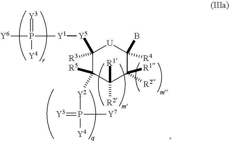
C1([Y5][Y1]P(=[Y3])([Y4])[Y6])([R3])C([R5])([Y2]P(=[Y3])([Y4])[Y7])C([R1])([R2])C([R1])([R2])C(B)([R4])[U]1
